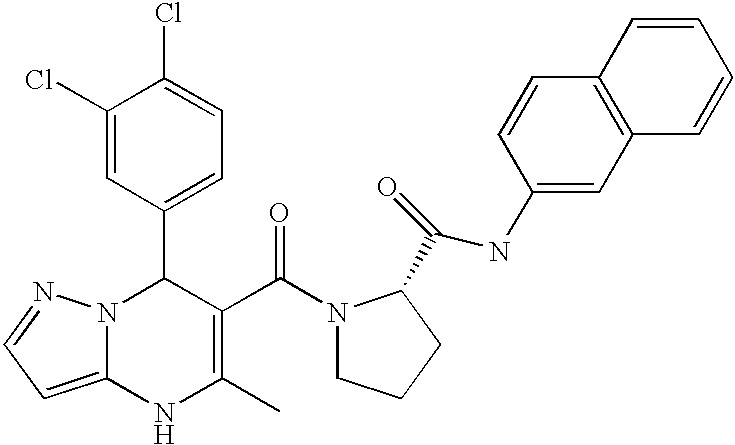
C1(Cl)=CC(C2N3C(=CC=N3)NC(C)=C2C(=O)N2CCCC2C(=O)NC2=CC3=C(C=C2)C=CC=C3)=CC=C1Cl
